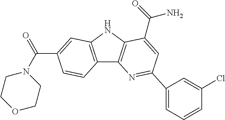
C12=C(NC3=C1N=C(C1=CC=CC(Cl)=C1)C=C3C(=O)N)C=C(C(N1CCOCC1)=O)C=C2
